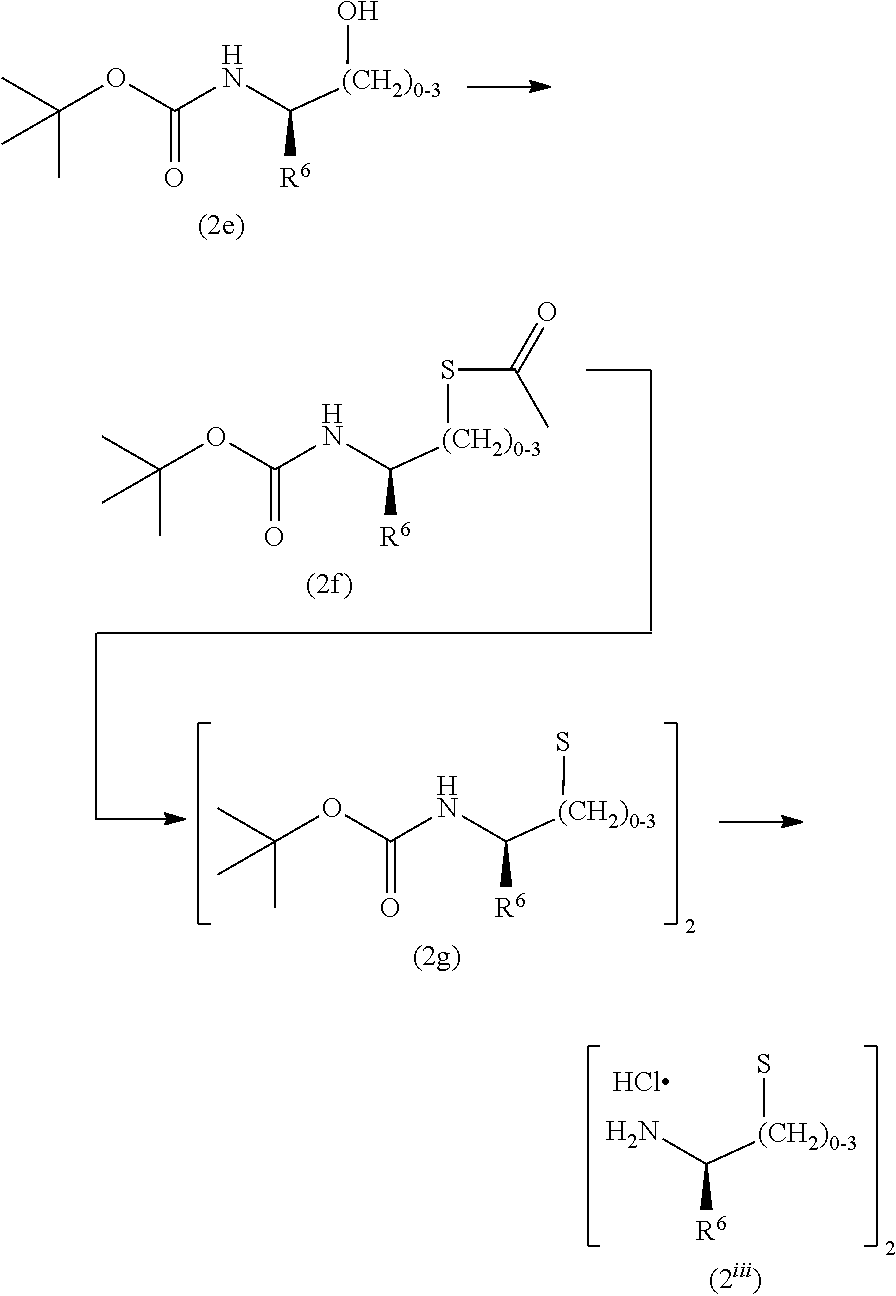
CC(C)(C)OC(NC([(CH2)0-3]O)[R6])=O.CC(C)(C)OC(NC([(CH2)0-3]SC(C)=O)[R6])=O.CC(C)(C)OC(NC([(CH2)0-3]S)[R6])=O.NC([(CH2)0-3]S)[R6]
